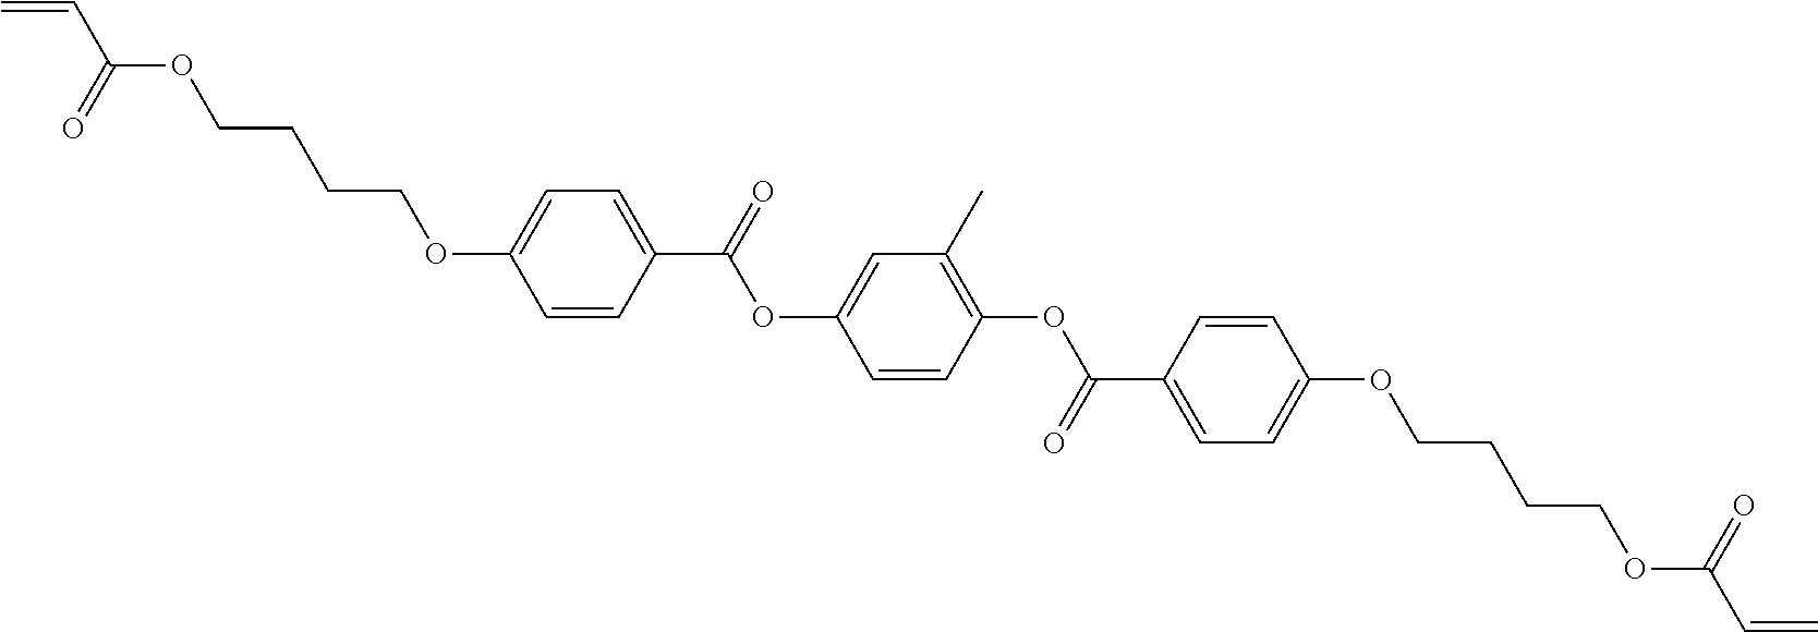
O(CCCCOC1=CC=C(C(OC2=CC(C)=C(OC(C3=CC=C(OCCCCOC(C=C)=O)C=C3)=O)C=C2)=O)C=C1)C(C=C)=O
